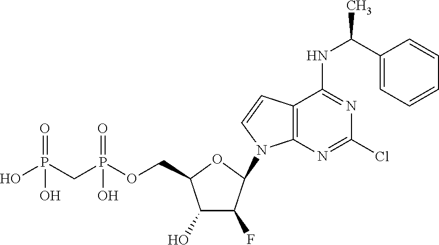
C1(O)C(F)C(N2C3=C(C=C2)C(NC(C2=CC=CC=C2)C)=NC(Cl)=N3)OC1COP(CP(O)(=O)O)(=O)O
